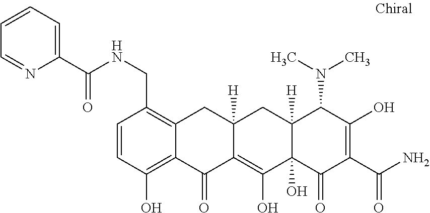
C1=CC(O)=C2C(=C1CNC(C1=CC=CC=N1)=O)CC1([H])C(=C(O)C3(O)C([H])(C1)C(N(C)C)C(O)=C(C(N)=O)C3=O)C2=O
